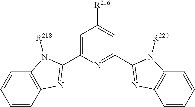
C1=C(C2=NC3=C(C=CC=C3)N2[R218])N=C(C2=NC3=C(C=CC=C3)N2[R220])C=C1[R216]
